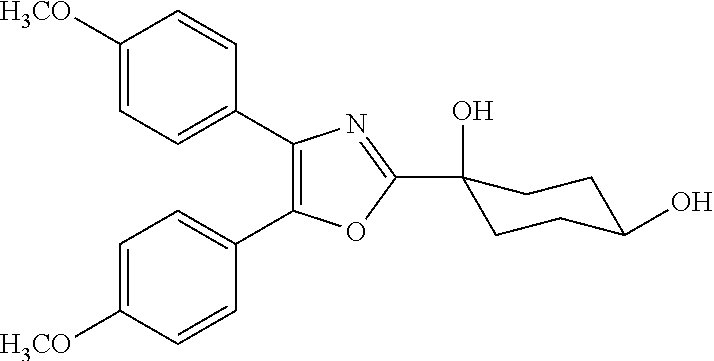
C1=C([H3CO])C=CC(C2=C(C3=CC=C([H3CO])C=C3)OC(C3(O)CCC(O)CC3)=N2)=C1
